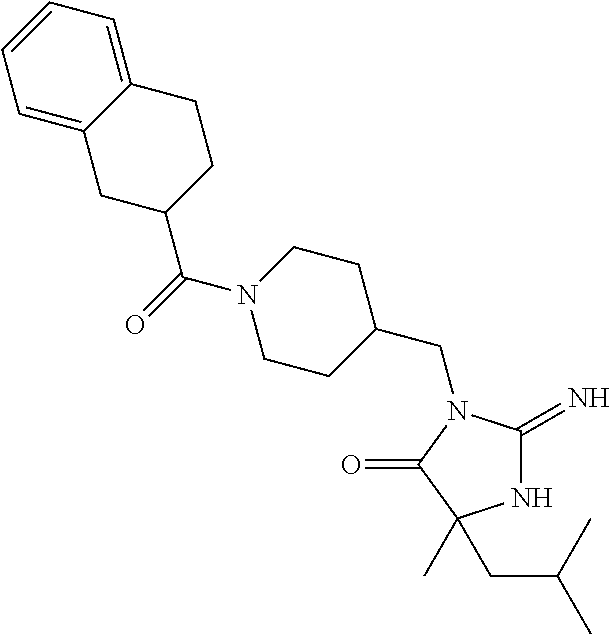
N1C(=N)N(CC2CCN(C(=O)C3CCC4=CC=CC=C4C3)CC2)C(=O)C1(C)CC(C)C
